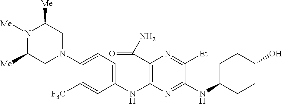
C1(NC2=C(C(N)=O)N=C([Et])C(NC3CCC(O)CC3)=N2)=CC=C(N2CC([Me])N([Me])C([Me])C2)C([F3C])=C1
